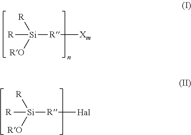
[R][Si]([R][Xm])([R])[RO].[R][Si]([R][Hal])([R])[RO]
